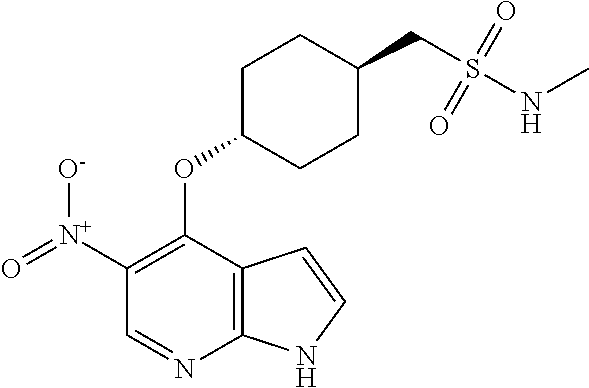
C1([N+](=O)[O-])=C(OC2CCC(CS(NC)(=O)=O)CC2)C2=C(N=C1)NC=C2
